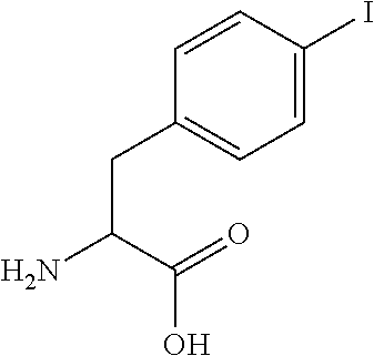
C(C(=O)O)(N)CC1=CC=C(I)C=C1
